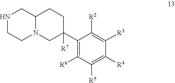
C1([R4])=C([R5])C([R6])=C(C2([R7])CN3C(CC2)CNCC3)C([R2])=C1[R3]
